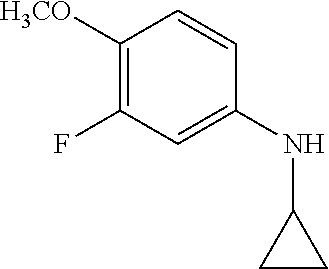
C1([H3CO])=C(F)C=C(NC2CC2)C=C1
